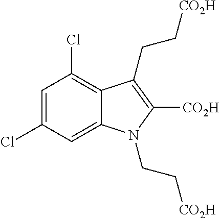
C1=C(Cl)C=C2C(=C1Cl)C(CC[CO2H])=C([CO2H])N2CC[CO2H]
